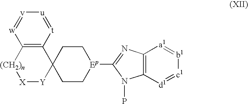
C12=C([t]=[u][v]=[w]1)C1([Y][X][(CH2)n]2)CC[Ep](C2=NC3=C(N2P)[d1]=[c1][b1]=[a1]3)CC1
